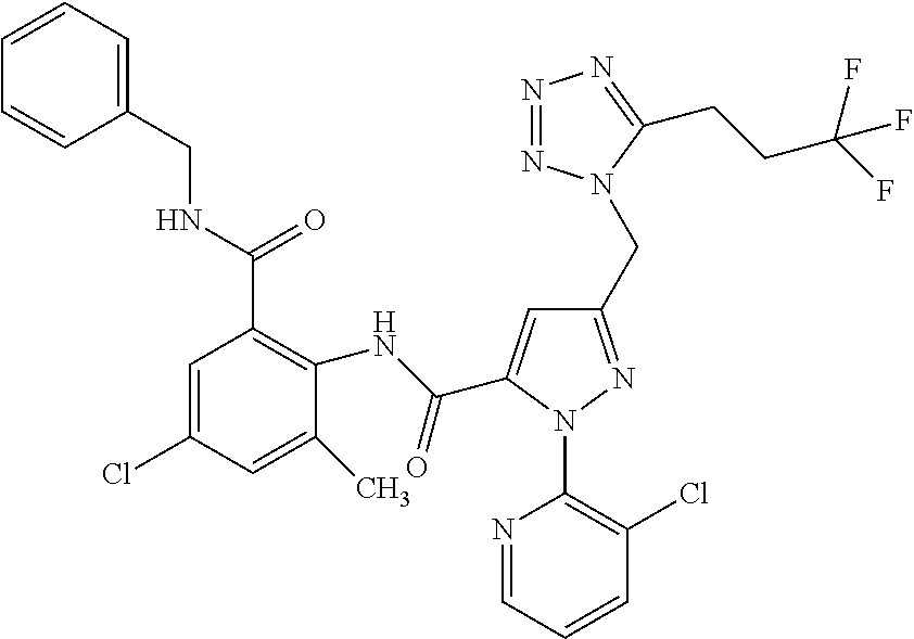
C1=CC=C(CNC(C2=C(NC(=O)C3=CC(CN4N=NN=C4CCC(F)(F)F)=NN3C3=C(Cl)C=CC=N3)C(C)=CC(Cl)=C2)=O)C=C1
